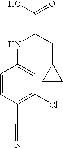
C1=CC(C#N)=C(Cl)C=C1NC(C(O)=O)CC1CC1
